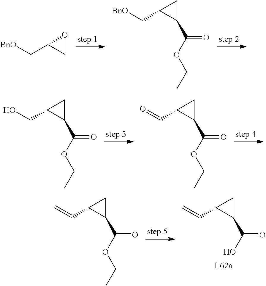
[BnO]CC1CO1.[BnO]CC1C(C(=O)OCC)C1.OCC1C(C(=O)OCC)C1.O=CC1C(C(=O)OCC)C1.C=CC1C(C(=O)O)C1.C=CC1C(C(=O)OCC)C1
